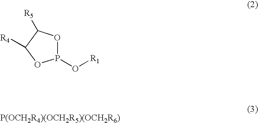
P1(O[R1])OC([R5])C([R4])O1.[P(OCH2R4)(OCH2R5)(OCH2R6)]
